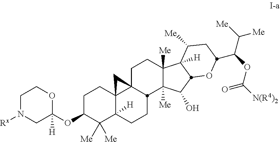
C1N([Rx])CC(OC2C([Me])([Me])C3([H])C4(CC2)C2(C4)CCC4([Me])C([Me])(C(O)C5C4([H])C([Me])CC(C(OC(=O)[N(R4)2])C([Me])[Me])O5)C2CC3)([H])OC1
